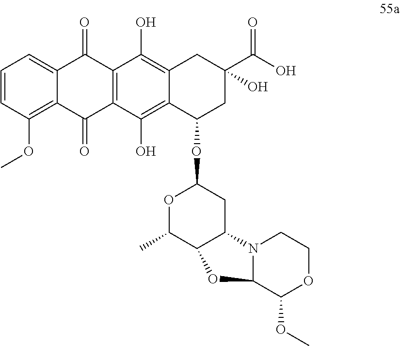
C1=CC(OC)=C2C(=C1)C(=O)C1=C(C2=O)C(O)=C2C(=C1O)CC(C(O)=O)(O)CC2OC1OC(C)C2C(C1)N1C(C(OC)OCC1)O2
